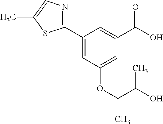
C1=C(OC(C)C(C)O)C=C(C2=NC=C(C)S2)C=C1C(O)=O
